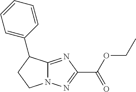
N12C(=NC(C(OCC)=O)=N1)C(C1=CC=CC=C1)CC2
